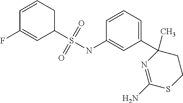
C1=CCC(S(NC2=CC(C3(C)N=C(N)SCC3)=CC=C2)(=O)=O)C=C1F
